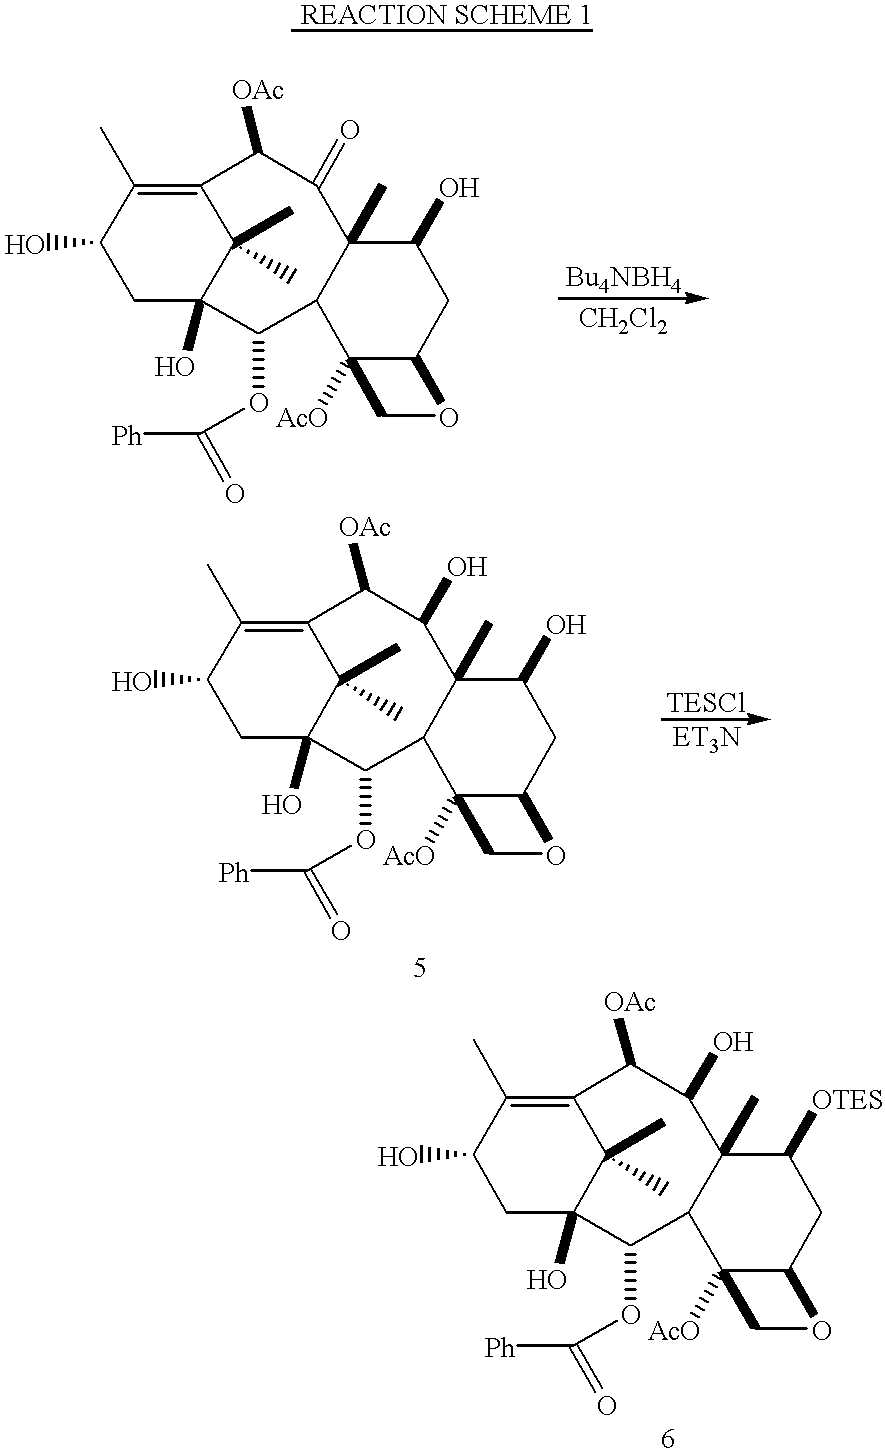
C12(O)C(C)(C)C(=C(C)C(O)C1)C([OAc])C(=O)C1(C)C(C2OC([Ph])=O)C2([AcO])C(CC1O)OC2.C12(O)C(C)(C)C(=C(C)C(O)C1)C([OAc])C(O)C1(C)C(C2OC([Ph])=O)C2([AcO])C(CC1O)OC2.C12(O)C(C)(C)C(=C(C)C(O)C1)C([OAc])C(O)C1(C)C(C2OC([Ph])=O)C2([AcO])C(CC1[OTES])OC2
